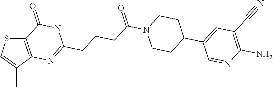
C12=C(C(C)=CS1)N=C(CCCC(N1CCC(C3=CC(C#N)=C(N)N=C3)CC1)=O)NC2=O
